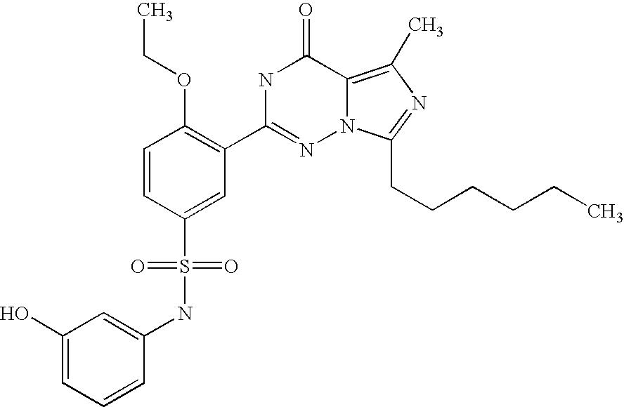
C1=CC(S(NC2=CC(O)=CC=C2)(=O)=O)=CC(C2=NN3C(=C(C)N=C3CCCCCC)C(=O)N2)=C1OCC
